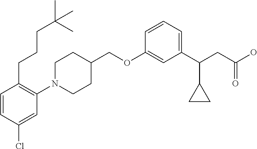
C1(OCC2CCN(C3=C(CCCC(C)(C)C)C=CC(Cl)=C3)CC2)=CC(C(CC(O)=O)C2CC2)=CC=C1
